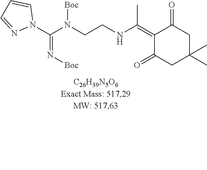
C1(=C(NCCN(C(N2C=CC=N2)=N[Boc])[Boc])C)C(=O)CC(C)(C)CC1=O
